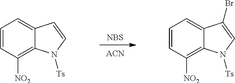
[ACN].[NBS].C1=CC([NO2])=C2C(=C1)C=CN2[Ts].C1=CC([NO2])=C2C(=C1)C(Br)=CN2[Ts]
